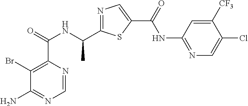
N1=C(C(NC(C2=C(Br)C(N)=NC=N2)=O)C)SC(C(=O)NC2=NC=C(Cl)C([CF3])=C2)=C1
